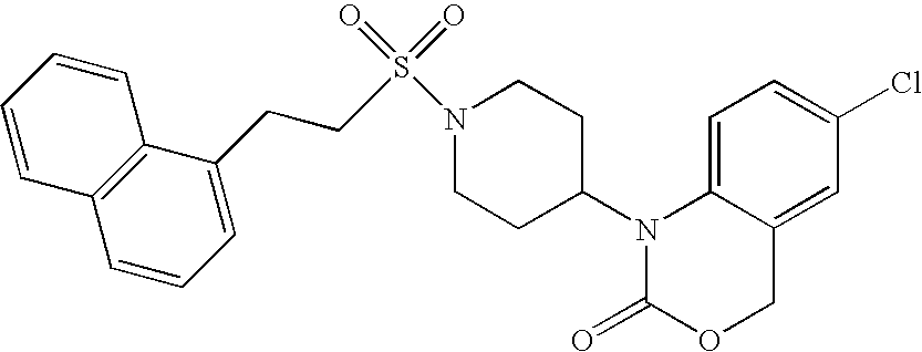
C1=C2C(=CC(Cl)=C1)COC(=O)N2C1CCN(S(=O)(=O)CCC2=CC=CC3=C2C=CC=C3)CC1
